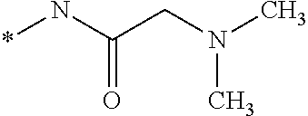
*NC(CN(C)C)=O
